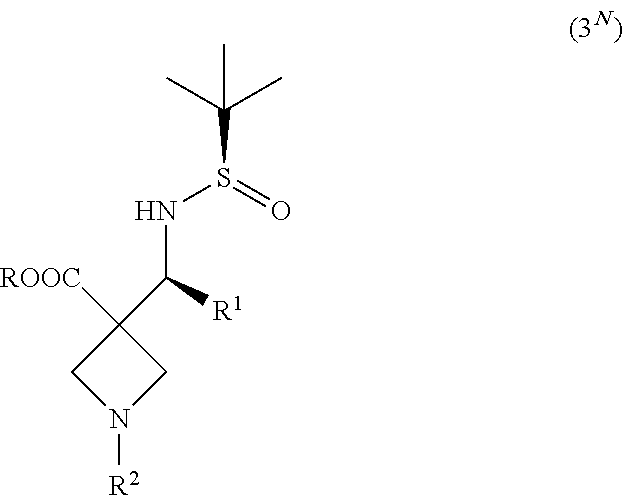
[ROOC]C1(C(NS(C(C)(C)C)=O)[R1])CN([R2])C1
